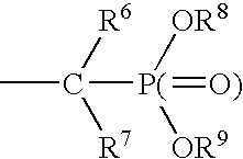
CC([P(]([OR9])([OR8])=[O)])([R6])[R7]
